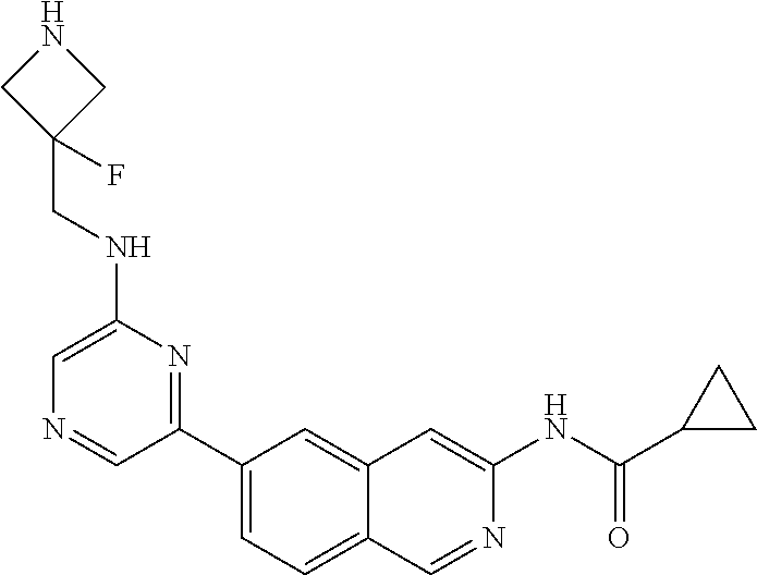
C1(C2=NC(NCC3(F)CNC3)=CN=C2)=CC=C2C(=C1)C=C(NC(C1CC1)=O)N=C2
